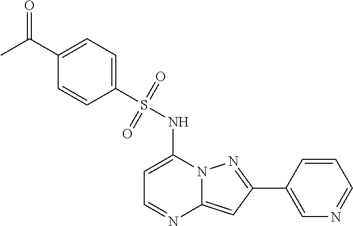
C1=C(NS(C2=CC=C(C(C)=O)C=C2)(=O)=O)N2C(=CC(C3=CN=CC=C3)=N2)N=C1
